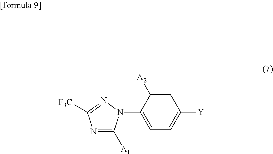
C1(N2C([A1])=NC([F3C])=N2)=CC=C([Y])C=C1[A2]
